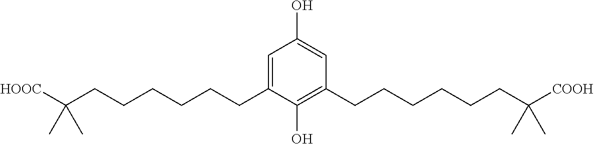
C1=C(CCCCCCC([HOOC])(C)C)C(O)=C(CCCCCCC([COOH])(C)C)C=C1O
